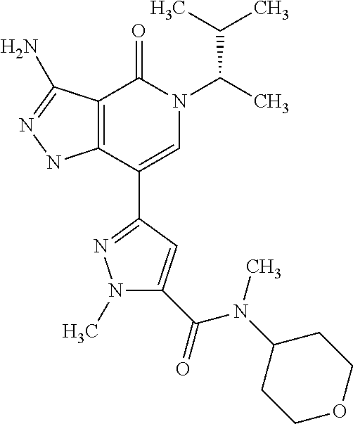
C12=C(C(C3=NN(C)C(C(=O)N(C4CCOCC4)C)=C3)=CN(C(C)C(C)C)C1=O)NN=C2N
